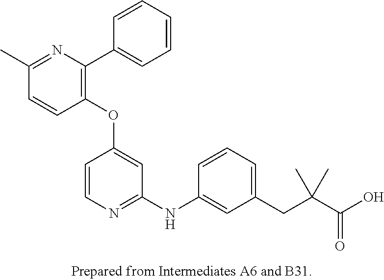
C1(OC2=CC(NC3=CC(CC(C(O)=O)(C)C)=CC=C3)=NC=C2)=C(C2=CC=CC=C2)N=C(C)C=C1
